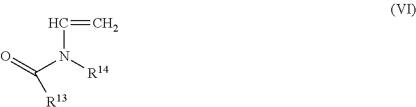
C(N([R14])C(=O)[R13])=C
